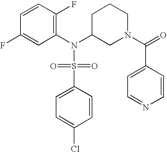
C1=CC(F)=C(N(C2CN(C(C3=CC=NC=C3)=O)CCC2)S(=O)(=O)C2=CC=C(Cl)C=C2)C=C1F
